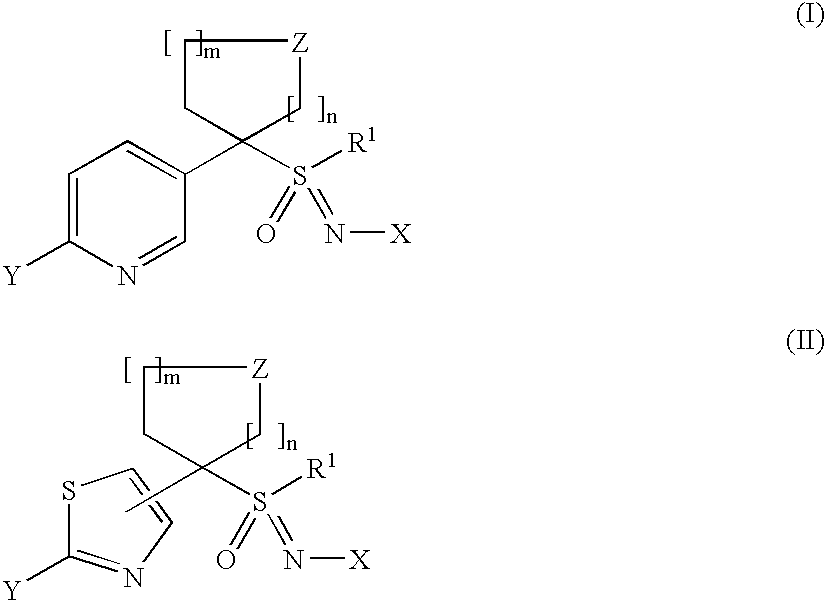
C1=C([Y])N=CC(C2(S([R1])(=N[X])=O)CC[Z]C2)=C1.S([R1])(=N[X])(=O)C1(C)CC[Z]C1.S1C([Y])=NC=C1
